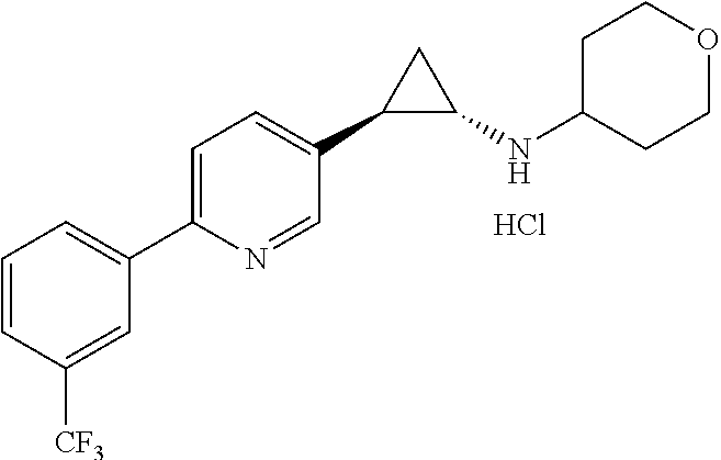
Cl.C1=C(C2=CC=CC([CF3])=C2)N=CC(C2C(NC3CCOCC3)C2)=C1
